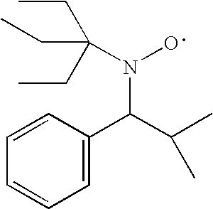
C1=C(C(N(O)C(CC)(CC)CC)C(C)C)C=CC=C1
